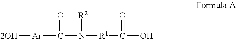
[Ar]([2OH])C(N([R1]C(O)=O)[R2])=O
